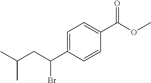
C1=C(C(CC(C)C)Br)C=CC(C(OC)=O)=C1
